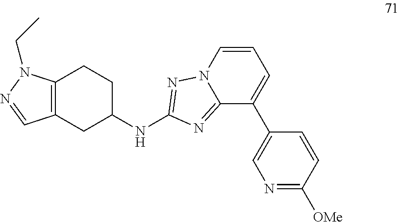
C12=C(CC(NC3=NN4C(=N3)C(C3=CN=C([OMe])C=C3)=CC=C4)CC1)C=NN2CC
